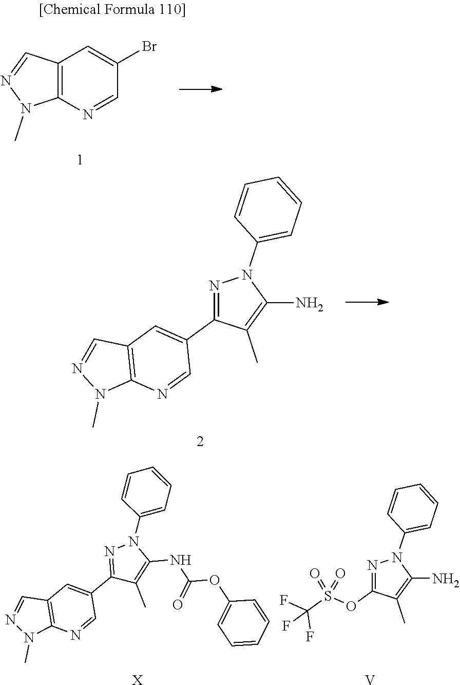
C12=C(N=CC(Br)=C1)N(C)N=C2.N1=C(C2=CC3=C(N=C2)N(C)N=C3)C(C)=C(N)N1C1=CC=CC=C1.N1=C(C2=CC3=C(N=C2)N(C)N=C3)C(C)=C(NC(=O)OC2=CC=CC=C2)N1C1=CC=CC=C1.[X].N1=C(OS(=O)(C(F)(F)F)=O)C(C)=C(N)N1C1=CC=CC=C1.[V]
